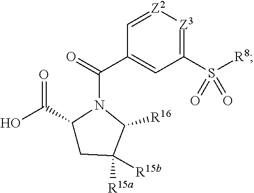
OC(C1CC([R15a])([R15b])C([R16])N1C(=O)C1=CC(S([R8])(=O)=O)=[Z3][Z2]=C1)=O
